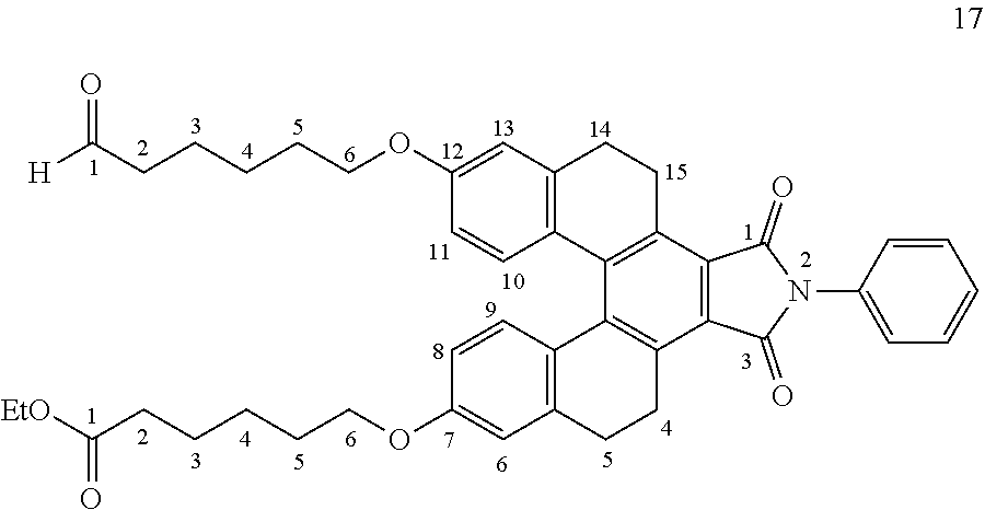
C1(OCCCCCC([H])=O)=CC2=C(C=C1)C1=C(CC2)C2=C(C3=C1C1=C(CC3)C=C(OCCCCCC([EtO])=O)C=C1)C(=O)N(C1=CC=CC=C1)C2=O
